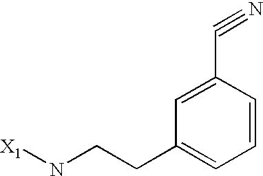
C1=C(C#N)C=CC=C1CCN[X1]
